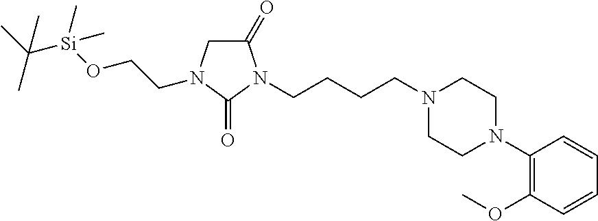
C1(=O)CN(CCO[Si](C(C)(C)C)(C)C)C(=O)N1CCCCN1CCN(C2=C(OC)C=CC=C2)CC1
